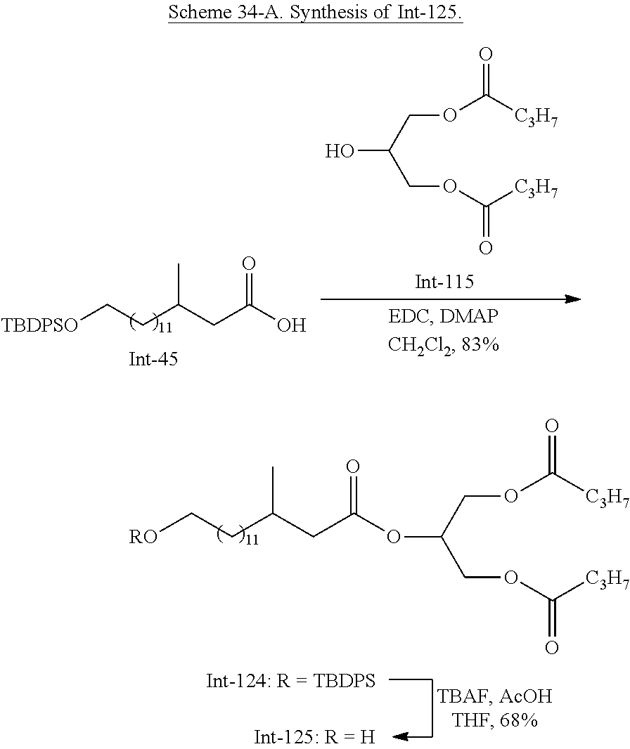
[TBDPSO]CCC(CC(O)=O)C.O(C([C3H7])=O)CC(COC([C3H7])=O)O.O(C([C3H7])=O)CC(COC([C3H7])=O)OC(CC(CC[RO])C)=O
